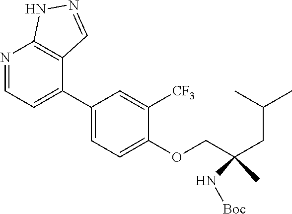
N1=CC=C(C2=CC=C(OCC(CC(C)C)(N[Boc])C)C([CF3])=C2)C2=C1NN=C2
